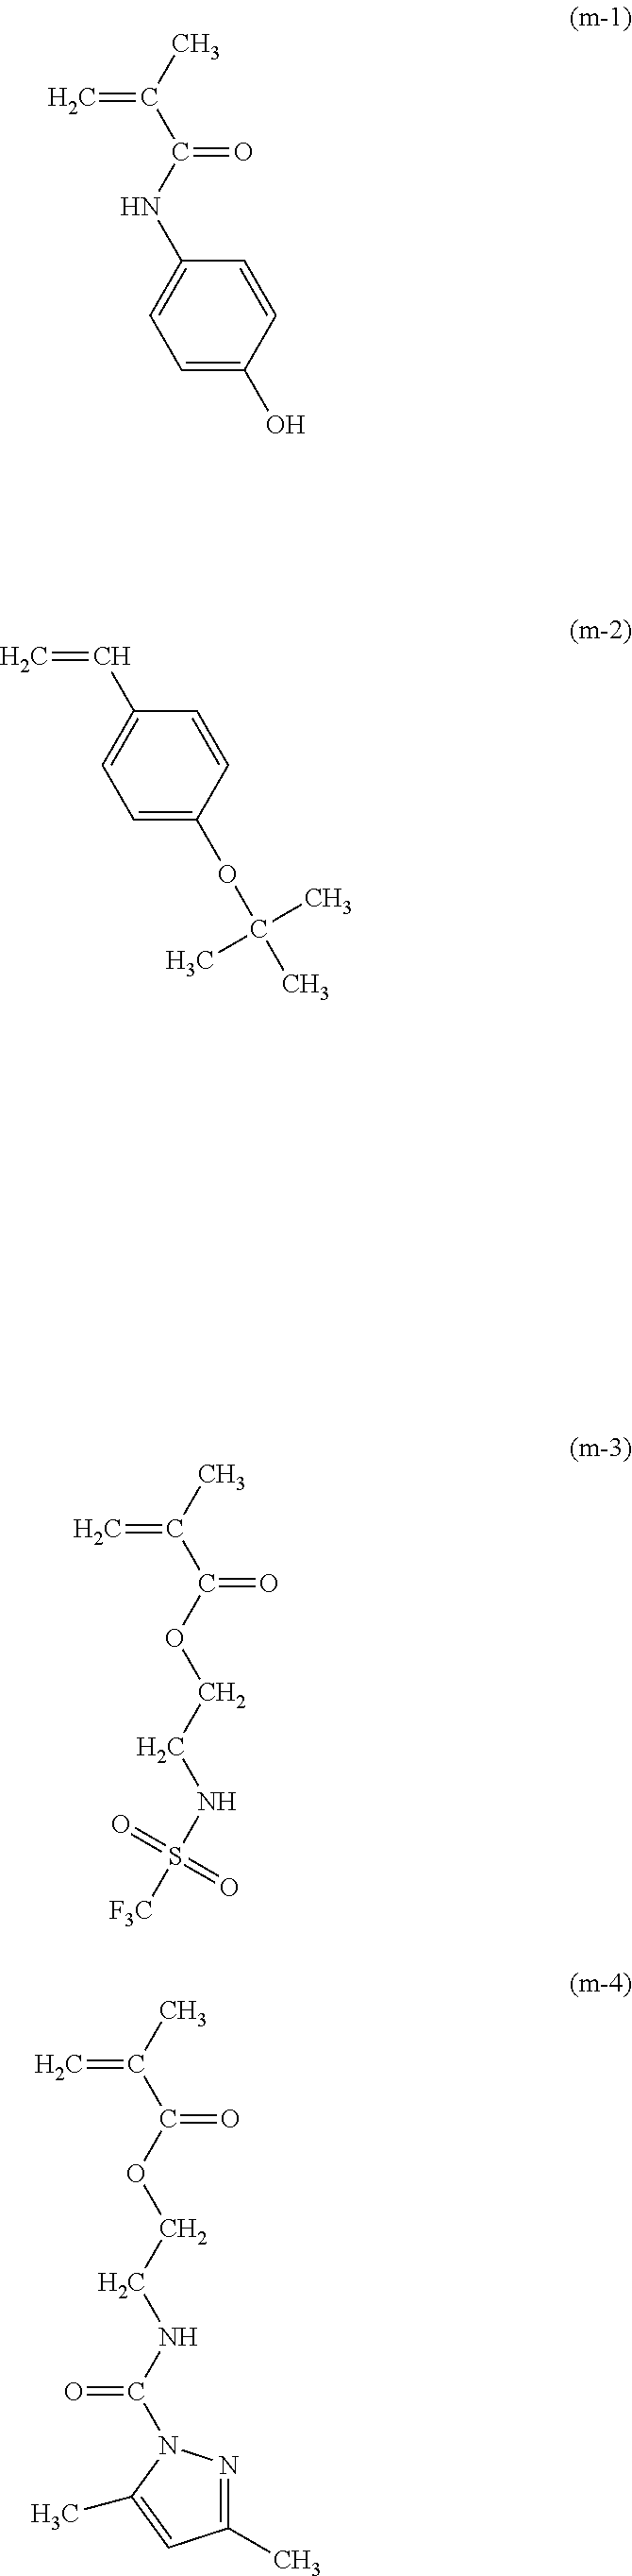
C1=C(O)C=CC(NC(C(C)=C)=O)=C1.C(OC(C(C)=C)=O)CNS([F3C])(=O)=O.C(OC(C(C)=C)=O)CNC(=O)N1N=C(C)C=C1C.C1=C(OC(C)(C)C)C=CC(C=C)=C1
